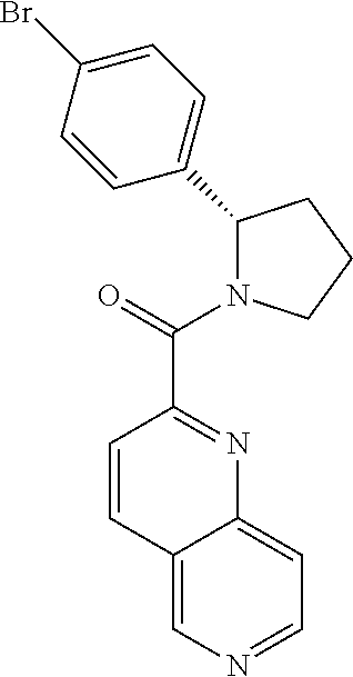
C1(C2=CC=C(Br)C=C2)N(C(=O)C2=NC3=CC=NC=C3C=C2)CCC1
